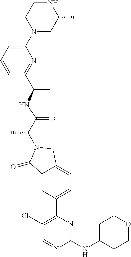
C1(=O)C2=CC(C3=C(Cl)C=NC(NC4CCOCC4)=N3)=CC=C2CN1C(C(=O)NC(C1=NC(N2CC(C)NCC2)=CC=C1)C)C
